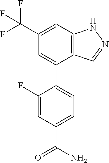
C1=C(C(F)(F)F)C=C(C2=CC=C(C(N)=O)C=C2F)C2=C1NN=C2
